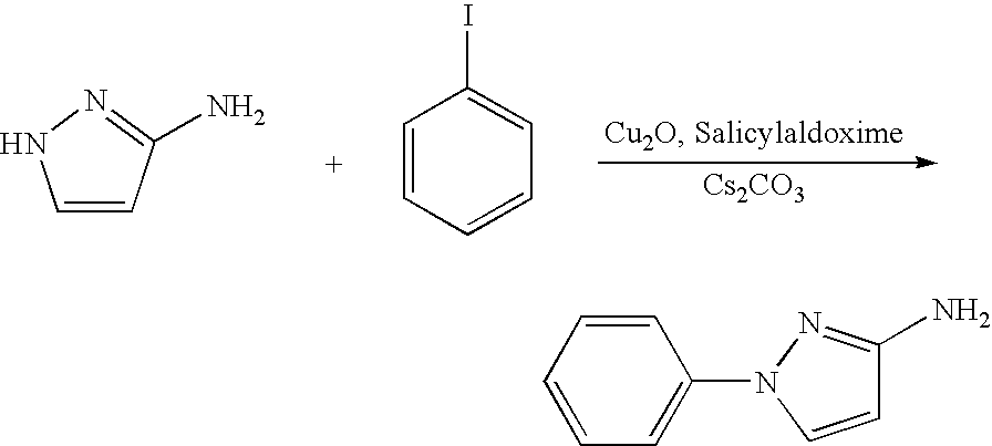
[Cs2CO3].C1=CC(N)=NN1.C1=CC=CC=C1I.C1=CC=CC=C1N1N=C(N)C=C1
